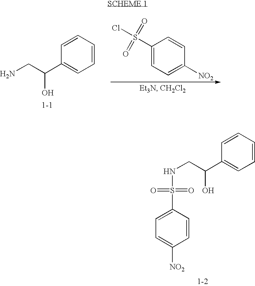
NCC(C1=CC=CC=C1)O.ClS(C1=CC=C([NO2])C=C1)(=O)=O.N(CC(C1=CC=CC=C1)O)S(=O)(=O)C1=CC=C([NO2])C=C1
